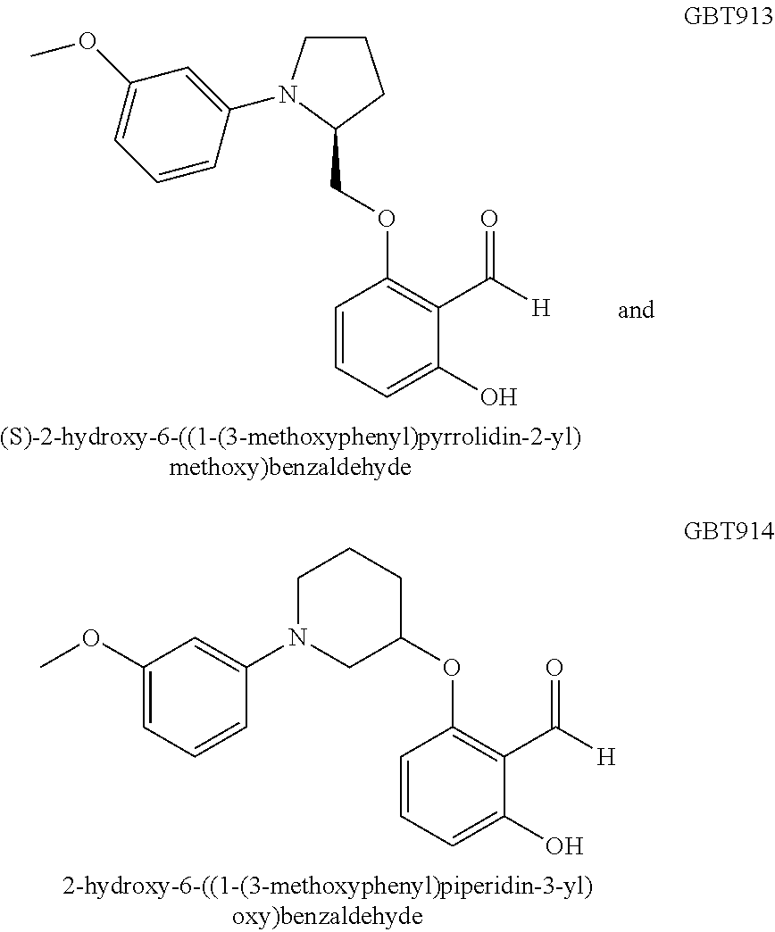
C1CN(C2=CC(OC)=CC=C2)C(COC2=C(C([H])=O)C(O)=CC=C2)C1.C1N(C2=CC(OC)=CC=C2)CC(OC2=C(C([H])=O)C(O)=CC=C2)CC1
